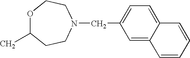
O1C(C)CCN(CC2=CC=C3C(=C2)C=CC=C3)CC1
